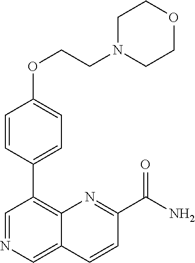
C1(OCCN2CCOCC2)=CC=C(C2=C3C(=CN=C2)C=CC(C(N)=O)=N3)C=C1
